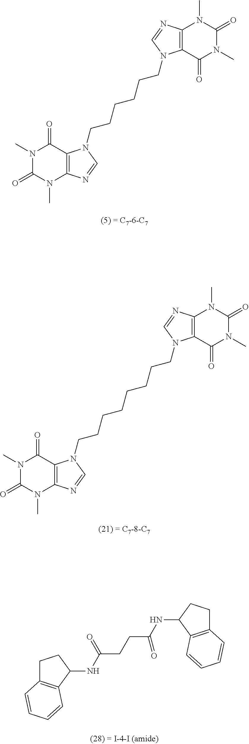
C1C2=C(C(NC(CCC(NC3C4=C(CC3)C=CC=C4)=O)=O)C1)C=CC=C2.N1(C)C(=O)N(C)C2=C(C1=O)N(CCCCCCN1C3=C(N=C1)N(C)C(=O)N(C)C3=O)C=N2.N1(C)C(=O)N(C)C2=C(C1=O)N(CCCCCCCCN1C3=C(N=C1)N(C)C(=O)N(C)C3=O)C=N2
